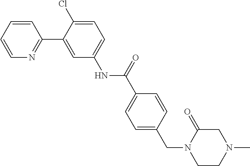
C1=CC=CN=C1C1=CC(NC(C2=CC=C(CN3CCN(C)CC3=O)C=C2)=O)=CC=C1Cl
